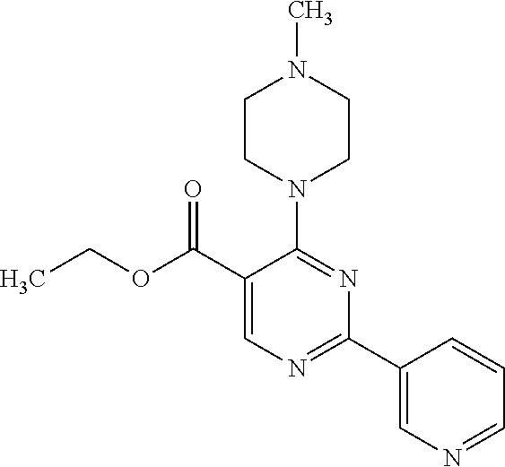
CCOC(C1=CN=C(C2=CN=CC=C2)N=C1N1CCN(C)CC1)=O
